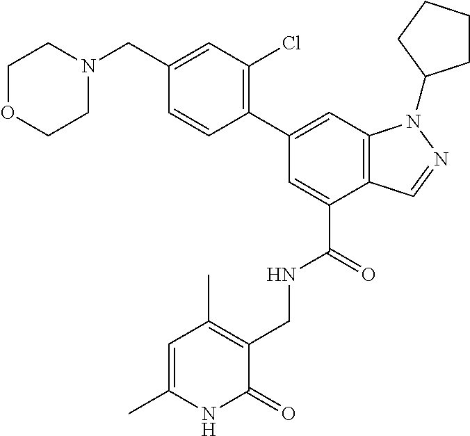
C1OCCN(CC2=CC(Cl)=C(C3=CC4=C(C(C(NCC5=C(C)C=C(C)NC5=O)=O)=C3)C=NN4C3CCCC3)C=C2)C1
